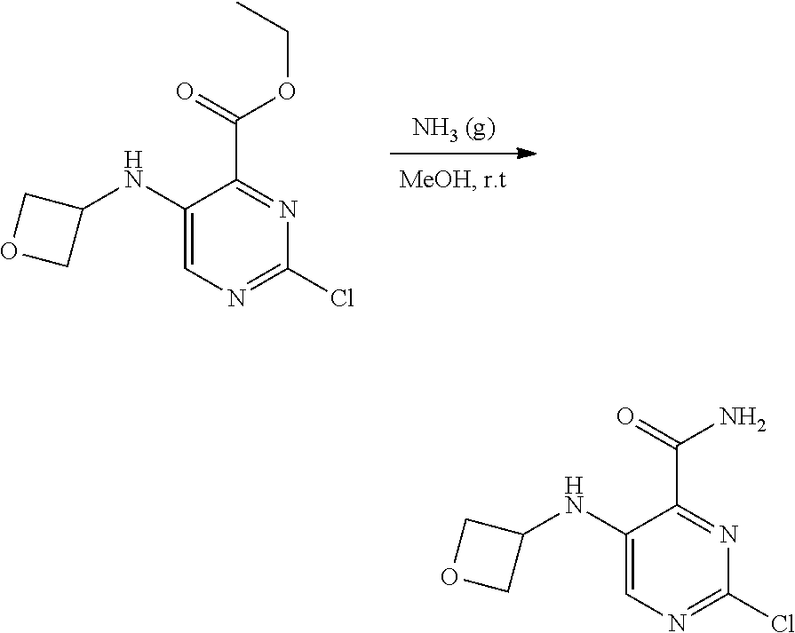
C1(NC2COC2)=CN=C(Cl)N=C1C(OCC)=O.C1(NC2COC2)=CN=C(Cl)N=C1C(N)=O
